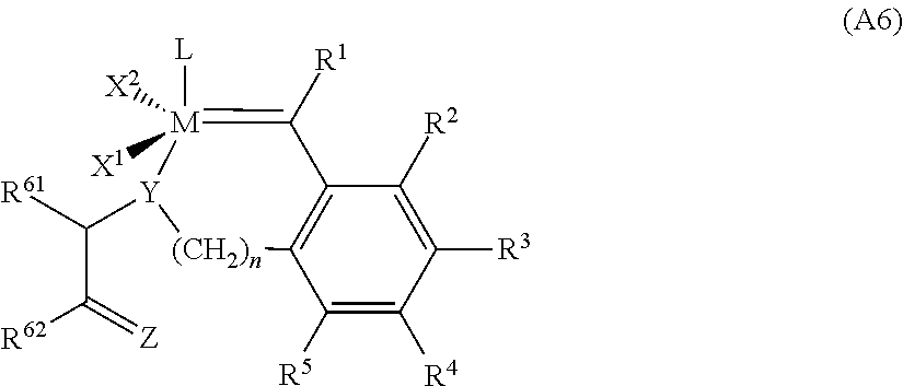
C1([R5])=C([R4])C([R3])=C([R2])C2=C1[(CH2)n][Y](C(C([R62])=[Z])[R61])[M]([L])([X2])([X1])=C2[R1]
